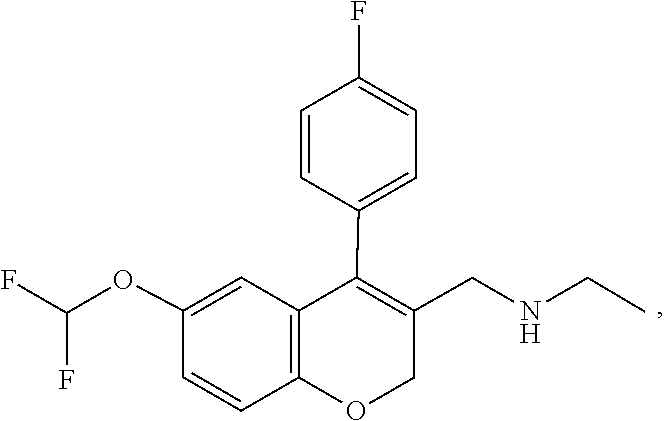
C1(OC(F)F)=CC2=C(OCC(CNCC)=C2C2=CC=C(F)C=C2)C=C1
